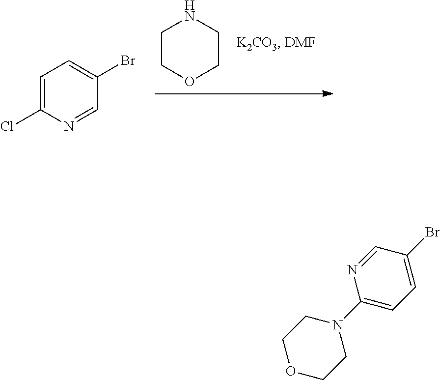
C1COCCN1.C1=C(Cl)N=CC(Br)=C1.C1(N2CCOCC2)=CC=C(Br)C=N1
